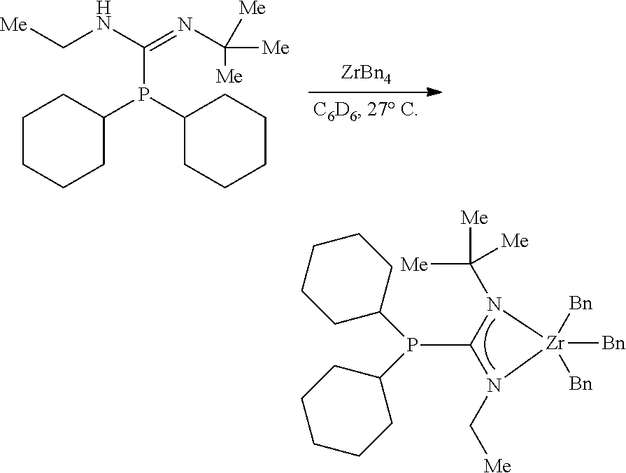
[Me]C([Me])(N1C(P(C2CCCCC2)C2CCCCC2)N(C[Me])[Zr]1([Bn])([Bn])[Bn])[Me].[ZrBn4].C1CCCC(P(C2CCCCC2)C(=NC([Me])([Me])[Me])NC[Me])C1
